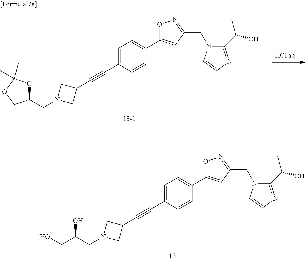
C1(C#CC2CN(CC(CO)O)C2)=CC=C(C2=CC(CN3C(C(O)C)=NC=C3)=NO2)C=C1.[HCl aq].C1(C#CC2CN(CC3OC(C)(C)OC3)C2)=CC=C(C2=CC(CN3C(C(O)C)=NC=C3)=NO2)C=C1
